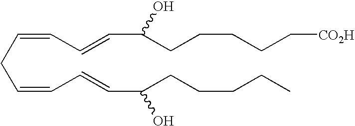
C(CC=CC=CC(CCCCC)O)=CC=CC(CCCCC[CO2H])O
